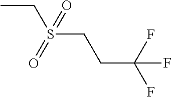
C(S(CC)(=O)=O)CC(F)(F)F
